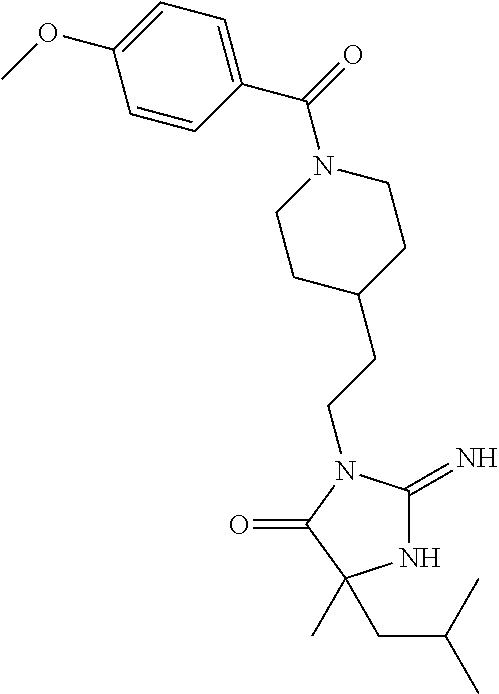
N1C(=N)N(CCC2CCN(C(=O)C3=CC=C(OC)C=C3)CC2)C(=O)C1(C)CC(C)C
